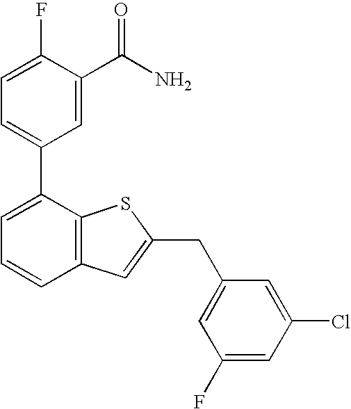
C1=C(F)C(C(N)=O)=CC(C2=CC=CC3=C2SC(CC2=CC(F)=CC(Cl)=C2)=C3)=C1
